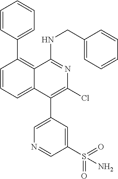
C1=CC(C2=C3C(=CC=C2)C(C2=CN=CC(S(=O)(=O)N)=C2)=C(Cl)N=C3NCC2=CC=CC=C2)=CC=C1
